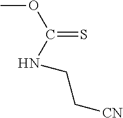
C(OC)(=S)NCC[CN]
